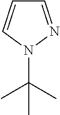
C1=NN(C(C)(C)C)C=C1
